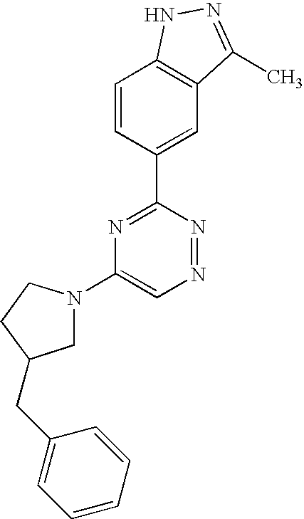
C1=CC(C2=NC(N3CC(CC4=CC=CC=C4)CC3)=CN=N2)=CC2=C1NN=C2C
